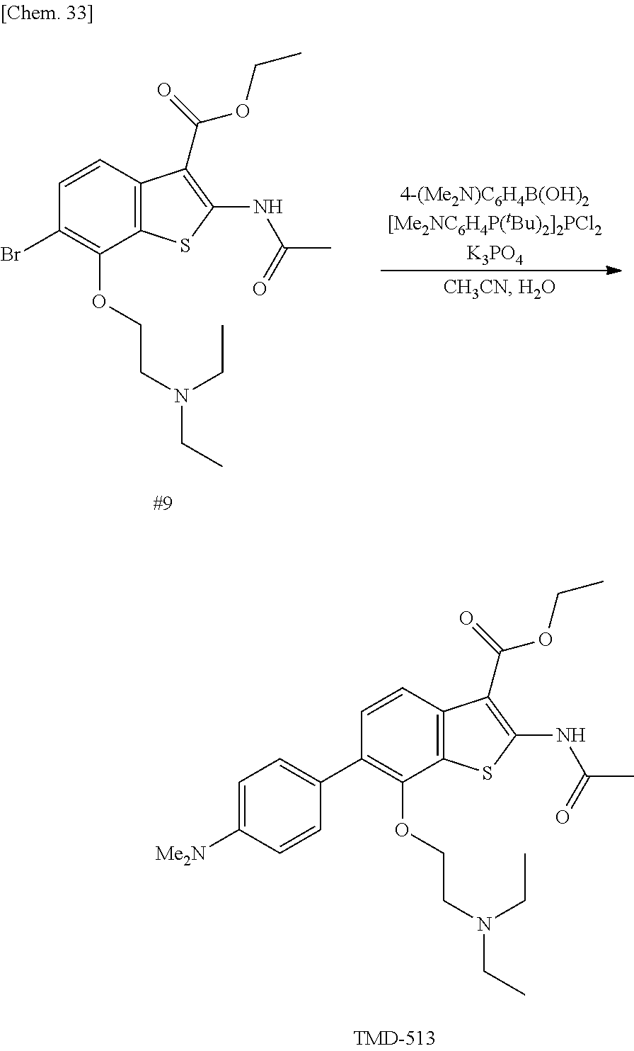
C12=C(C=CC(Br)=C1OCCN(CC)CC)C(C(=O)OCC)=C(NC(C)=O)S2.C12=C(C=CC(C3=CC=C([Me2N])C=C3)=C1OCCN(CC)CC)C(C(=O)OCC)=C(NC(C)=O)S2
